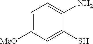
C1=C([MeO])C=C(S)C(N)=C1
